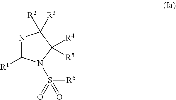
N1=C([R1])N(S(=O)(=O)[R6])C([R4])([R5])C1([R2])[R3]
